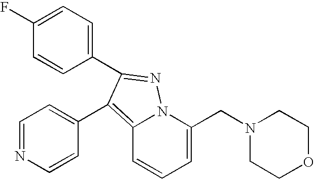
C1(F)=CC=C(C2=NN3C(=C2C2=CC=NC=C2)C=CC=C3CN2CCOCC2)C=C1
